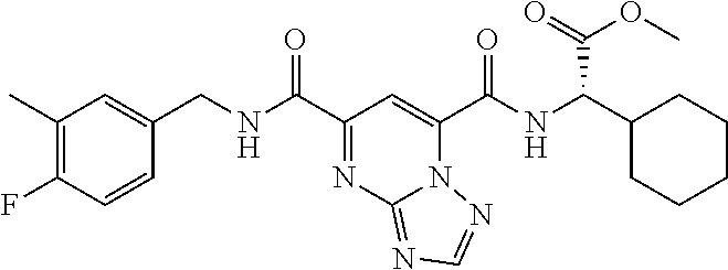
C1(C)=C(F)C=CC(CNC(C2=NC3=NC=NN3C(C(NC(C3CCCCC3)C(=O)OC)=O)=C2)=O)=C1
